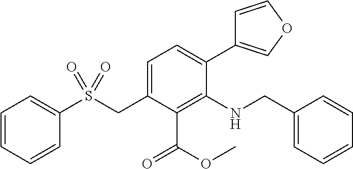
C1=CC=CC(S(CC2=CC=C(C3=COC=C3)C(NCC3=CC=CC=C3)=C2C(=O)OC)(=O)=O)=C1
